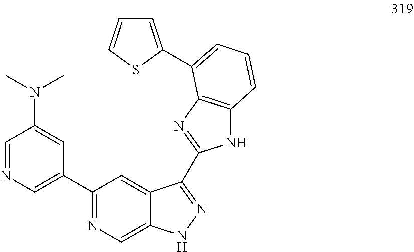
C1=NC=C(C2=NC=C3C(=C2)C(C2=NC4=C(N2)C=CC=C4C2=CC=CS2)=NN3)C=C1N(C)C
